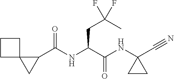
C1CC2(C1)CC2C(NC(C(NC1(C#N)CC1)=O)CC(C)(F)F)=O
